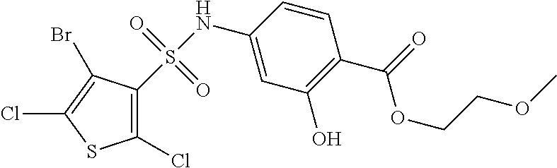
S(NC1=CC(O)=C(C(=O)OCCOC)C=C1)(=O)(=O)C1=C(Cl)SC(Cl)=C1Br
